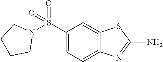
C1(S(N2CCCC2)(=O)=O)=CC=C2C(=C1)SC(N)=N2
